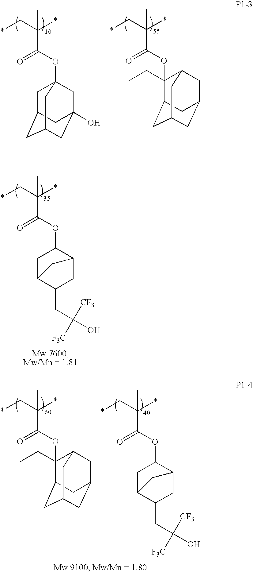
*CC(*)(C)C(=O)OC12CC3CC(CC(O)(C1)C3)C2.*CC(*)(C)C(OC1(CC)C2CC3CC(CC1C3)C2)=O.*CC(*)(C)C(OC1C2CC(CC(O)([CF3])[F3C])C(C1)C2)=O.*CC(*)(C)C(OC1C2CC(CC(O)([CF3])[F3C])C(C1)C2)=O.*CC(*)(C)C(OC1(CC)C2CC3CC(CC1C3)C2)=O
